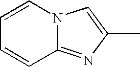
C1=CC2=NC(C)=CN2C=C1
